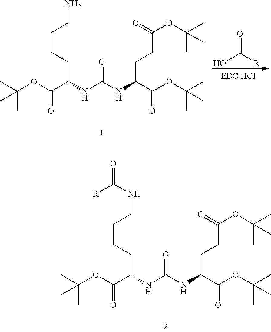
CC(OC(C(NC(NC(C(OC(C)(C)C)=O)CCC(OC(C)(C)C)=O)=O)CCCCN)=O)(C)C.OC([R])=O.CC(OC(C(NC(NC(C(OC(C)(C)C)=O)CCC(OC(C)(C)C)=O)=O)CCCCNC([R])=O)=O)(C)C
